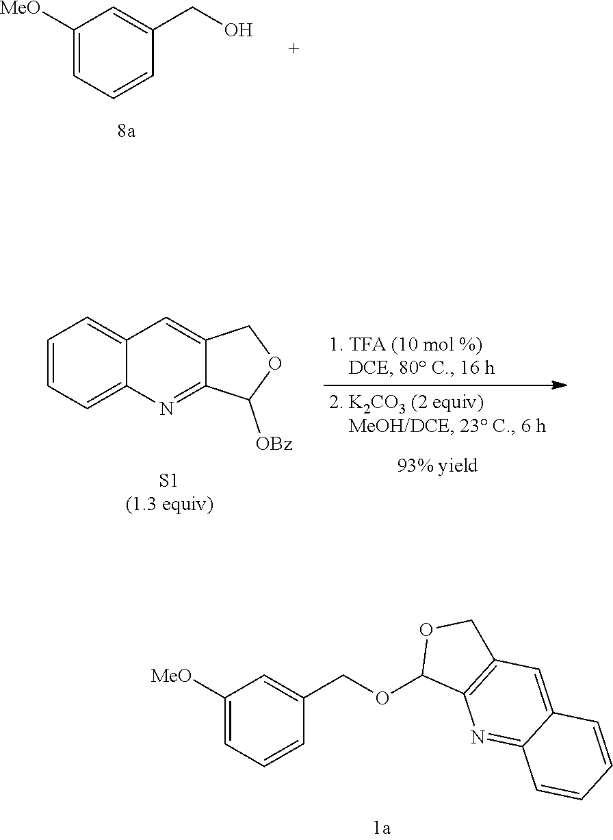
C1([MeO])=CC=CC(CO)=C1.C1=CC=C2C(=C1)C=C1C(=N2)C([OBz])OC1.C1([MeO])=CC=CC(COC2C3=C(CO2)C=C2C(=N3)C=CC=C2)=C1
